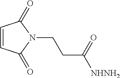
C1=CC(=O)N(CCC([NHNH2])=O)C1=O
